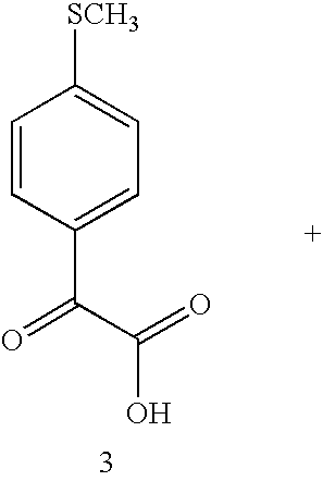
C1(C(=O)C(=O)O)=CC=C([SCH3])C=C1
